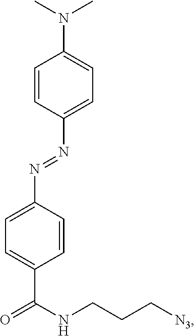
C1=CC(N=NC2=CC=C(C(NCCC[N3])=O)C=C2)=CC=C1N(C)C
